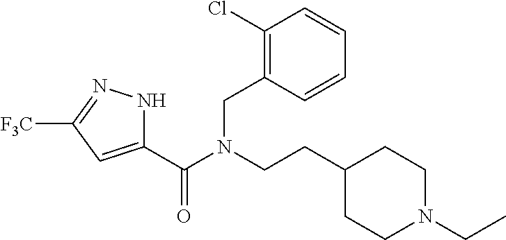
C1(C(N(CCC2CCN(CC)CC2)CC2=C(Cl)C=CC=C2)=O)=CC([F3C])=NN1
